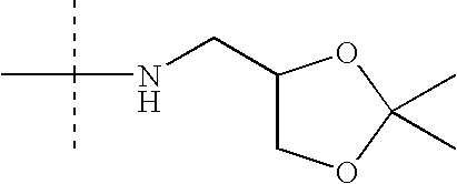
N(C(C)(C)C)CC1COC(C)(C)O1
